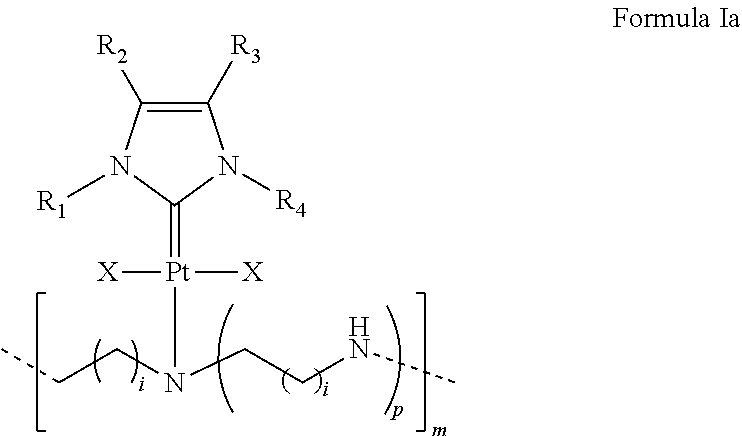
C1([R3])=C([R2])N([R1])C(=[Pt](N(CCC)CCNC)([X])[X])N1[R4]
